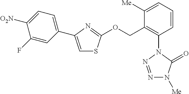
C1=CC=C([Me])C(COC2=NC(C3=CC=C([O2N])C(F)=C3)=CS2)=C1N1N=NN([Me])C1=O
